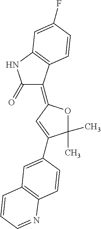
C1(C)(C)OC(=C2C(=O)NC3=C2C=CC(F)=C3)C=C1C1=CC2=C(C=C1)N=CC=C2
